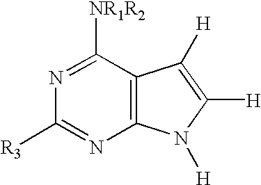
C1([R3])=NC2=C(C([NR1R2])=N1)C([H])=C([H])N2[H]
